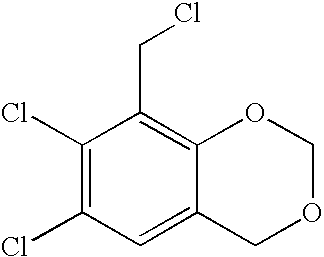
C1(Cl)=C(Cl)C=C2C(=C1CCl)OCOC2
